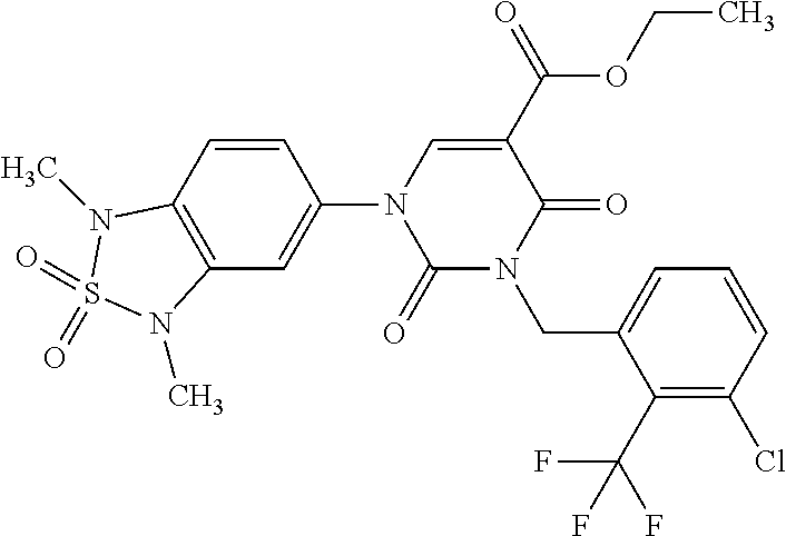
C1(=O)N(CC2=CC=CC(Cl)=C2C(F)(F)F)C(=O)C(C(=O)OCC)=CN1C1=CC2=C(C=C1)N(C)S(=O)(=O)N2C
